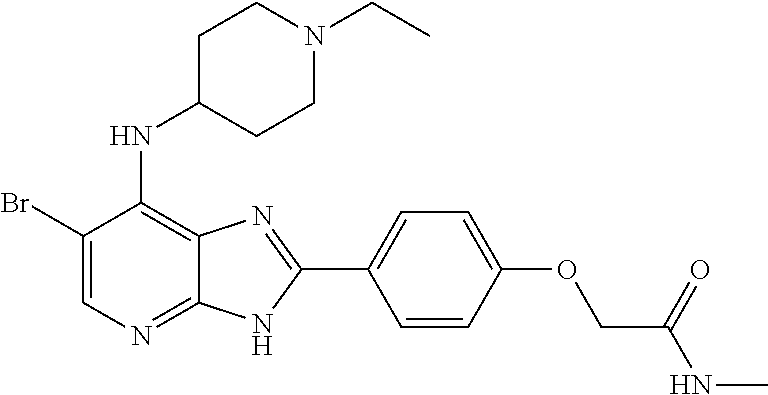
C1(Br)=CN=C2C(=C1NC1CCN(CC)CC1)N=C(C1=CC=C(OCC(NC)=O)C=C1)N2
